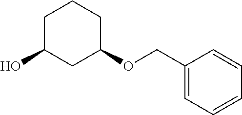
C1(COC2CCCC(O)C2)=CC=CC=C1
